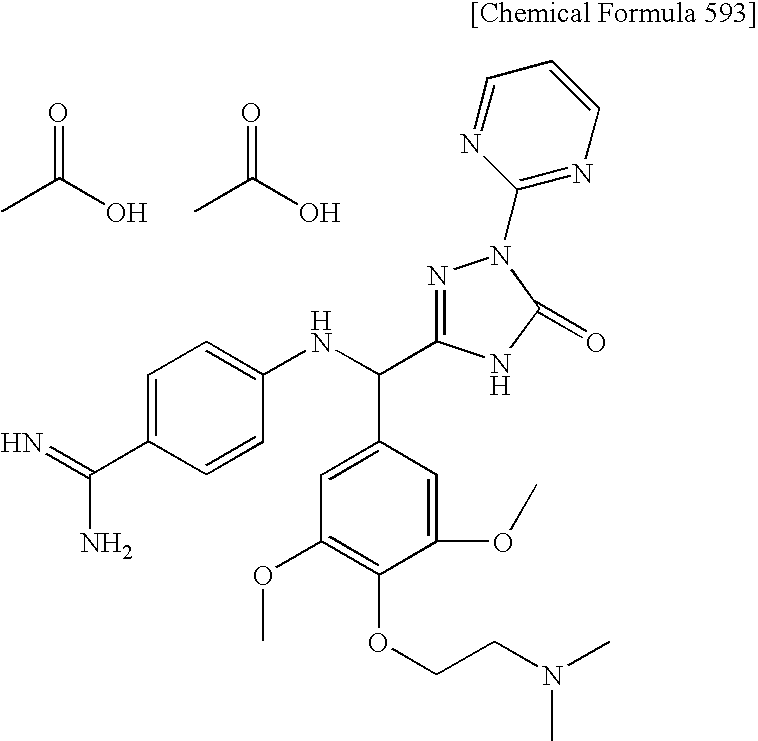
C1=C(C(=N)N)C=CC(NC(C2=CC(OC)=C(OCCN(C)C)C(OC)=C2)C2=NN(C3=NC=CC=N3)C(=O)N2)=C1.CC(O)=O.CC(O)=O
